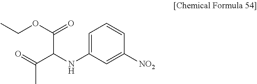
C1=C(NC(C(=O)C)C(OCC)=O)C=C([NO2])C=C1
